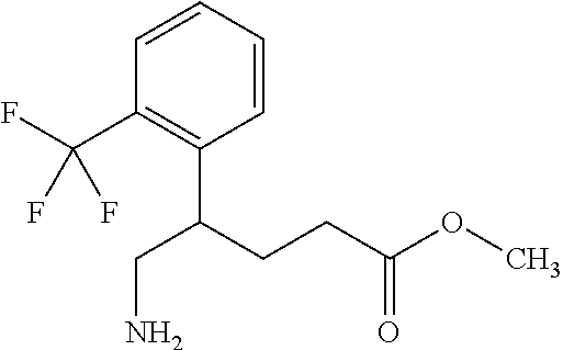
C1=CC=CC(C(F)(F)F)=C1C(CCC(OC)=O)CN
